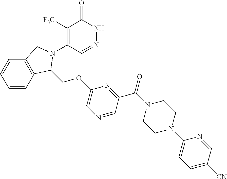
C1([F3C])=C(N2C(COC3=CN=CC(C(=O)N4CCN(C5=CC=C([CN])C=N5)CC4)=N3)C3=C(C=CC=C3)C2)C=NNC1=O
